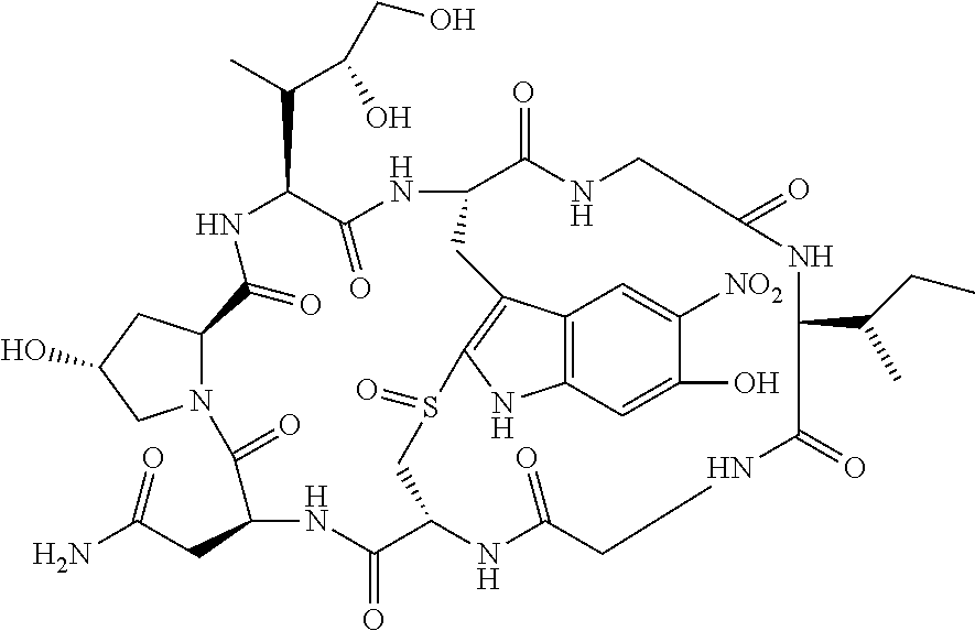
N12C(CC(O)C1)C(=O)NC(C(C(O)CO)C)C(=O)NC1C(=O)NCC(=O)NC(C(CC)C)C(=O)NCC(=O)NC(C(=O)NC(CC(=O)N)C2=O)CS(=O)C2=C(C3=C(C=C(O)C([NO2])=C3)N2)C1
